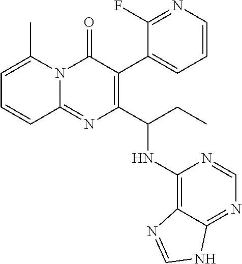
N12C(=NC(C(CC)NC3=C4C(=NC=N3)NC=N4)=C(C3=CC=CN=C3F)C1=O)C=CC=C2C
